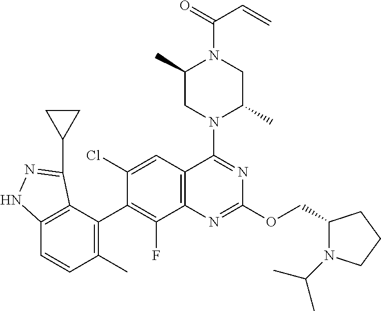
C12=C(C(C3=C(F)C4=C(C=C3Cl)C(N3C(C)CN(C(C=C)=O)C(C)C3)=NC(OCC3N(C(C)C)CCC3)=N4)=C(C)C=C1)C(C1CC1)=NN2
